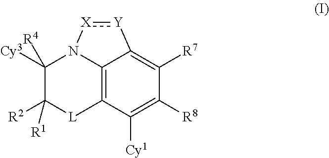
C12=C3C([Cy1])=C([R8])C([R7])=C1[Y]:[X]N2C([Cy3])([R4])C([R2])([R1])[L]3
